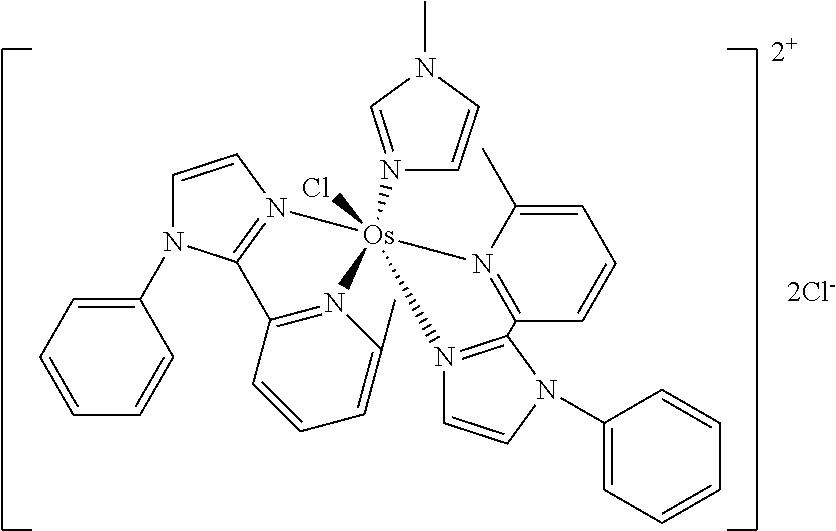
[2+].C1=CN2=C(N1C1=CC=CC=C1)C1=N(C(C)=CC=C1)[Os]21(Cl)(N2=CN(C)C=C2)N2=C(C=CC=C2C)C2=N1C=CN2C1=CC=CC=C1.[2Cl-]
